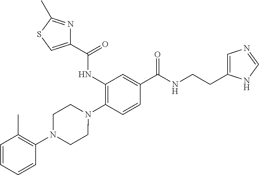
C1(NC(=O)C2=CSC(C)=N2)=C(N2CCN(C3=C(C)C=CC=C3)CC2)C=CC(C(NCCC2=CN=CN2)=O)=C1
